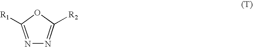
N1=C([R1])OC([R2])=N1
